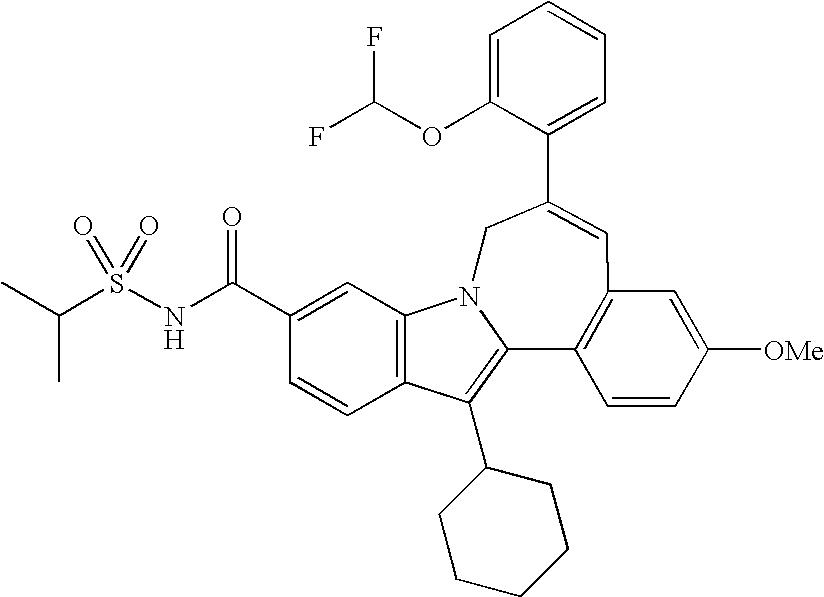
C1=C(OC(F)F)C(C2=CC3=C(C4=C(C5CCCCC5)C5=C(C=C(C(NS(C(C)C)(=O)=O)=O)C=C5)N4C2)C=CC([OMe])=C3)=CC=C1
